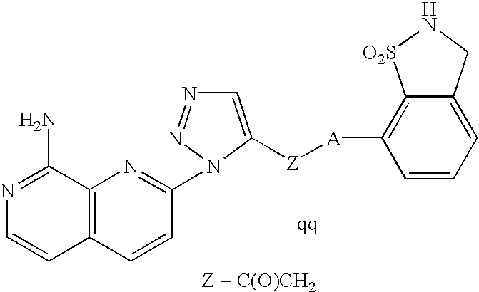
C1=C([Z][A]C2=C3C(=CC=C2)CN[O2S]3)N(C2=NC3=C(C=C2)C=CN=C3N)N=N1
